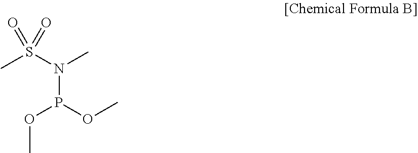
CS(N(C)P(OC)OC)(=O)=O
